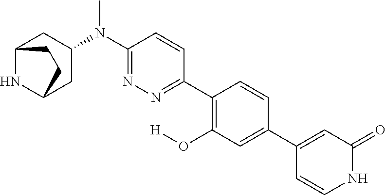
C12NC(CC(N(C3=NN=C(C4=C(O[H])C=C(C5=CC(=O)NC=C5)C=C4)C=C3)C)C1)CC2
